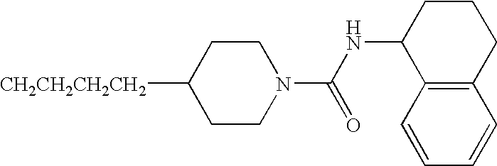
[CH2CH2CH2CH2]C1CCN(C(NC2C3=C(CCC2)C=CC=C3)=O)CC1
